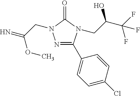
N1=C(C2=CC=C(Cl)C=C2)N(CC(C(F)(F)F)O)C(=O)N1CC(OC)=N
